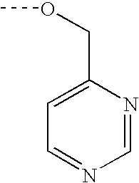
C1=C(COC)N=CN=C1
